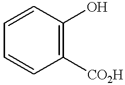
C1=CC(O)=C([CO2H])C=C1
